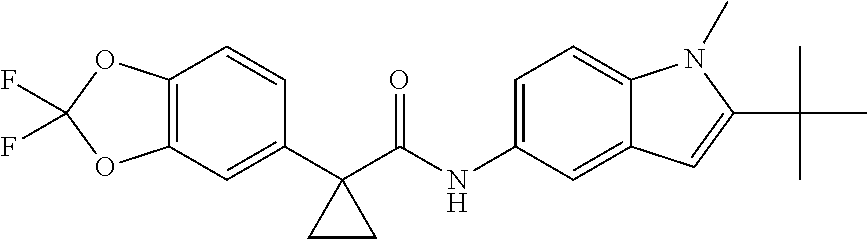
C12=C(C=C(C3(C(NC4=CC=C5C(=C4)C=C(C(C)(C)C)N5C)=O)CC3)C=C1)OC(F)(F)O2
